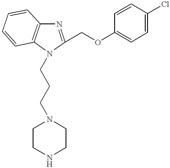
C1(COC2=CC=C(Cl)C=C2)=NC2=C(C=CC=C2)N1CCCN1CCNCC1
